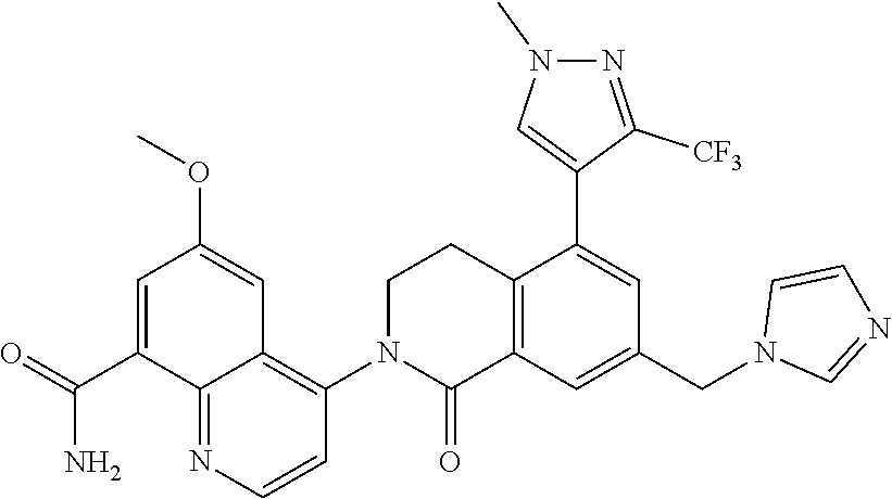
C12=C(C=C(CN3C=NC=C3)C=C1C1=CN(C)N=C1[CF3])C(=O)N(C1=C3C(=NC=C1)C(C(=O)N)=CC(OC)=C3)CC2
